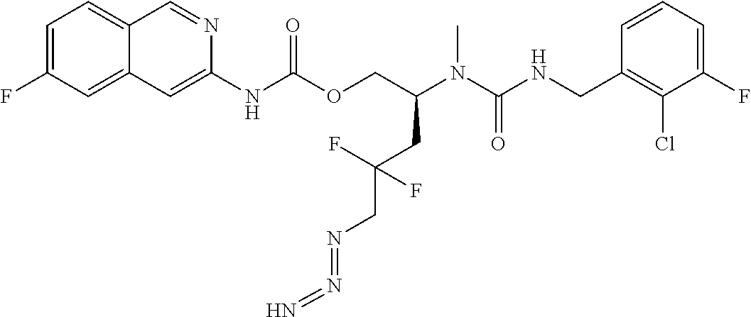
C1=CC(CNC(N(C(COC(NC2=CC3=CC(F)=CC=C3C=N2)=O)CC(CN=N=N)(F)F)C)=O)=C(Cl)C(F)=C1
